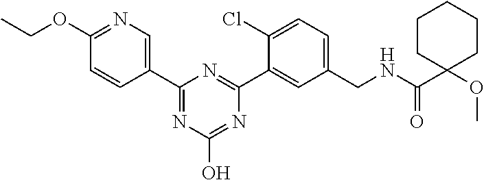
C1(C2=CN=C(OCC)C=C2)=NC(O)=NC(C2=CC(CNC(C3(OC)CCCCC3)=O)=CC=C2Cl)=N1
